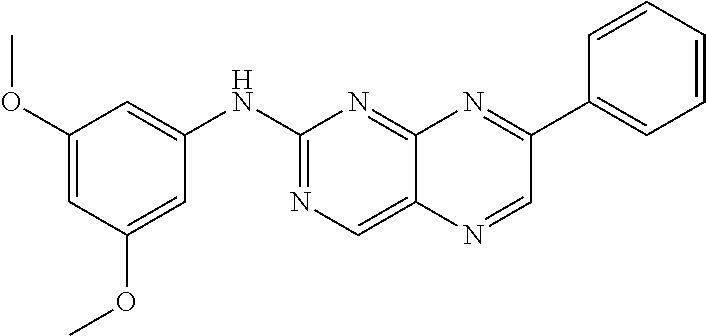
C1(OC)=CC(OC)=CC(NC2=NC=C3C(=N2)N=C(C2=CC=CC=C2)C=N3)=C1
